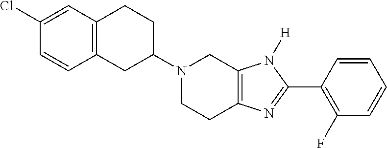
C12=C(CC(N3CCC4=C(C3)N([H])C(C3=C(F)C=CC=C3)=N4)CC1)C=CC(Cl)=C2
